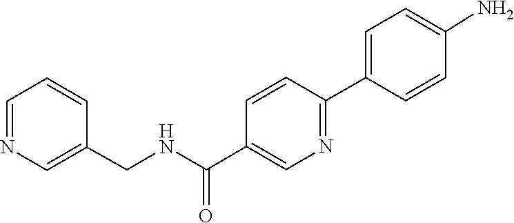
C1=C(N)C=CC(C2=NC=C(C(=O)NCC3=CN=CC=C3)C=C2)=C1
